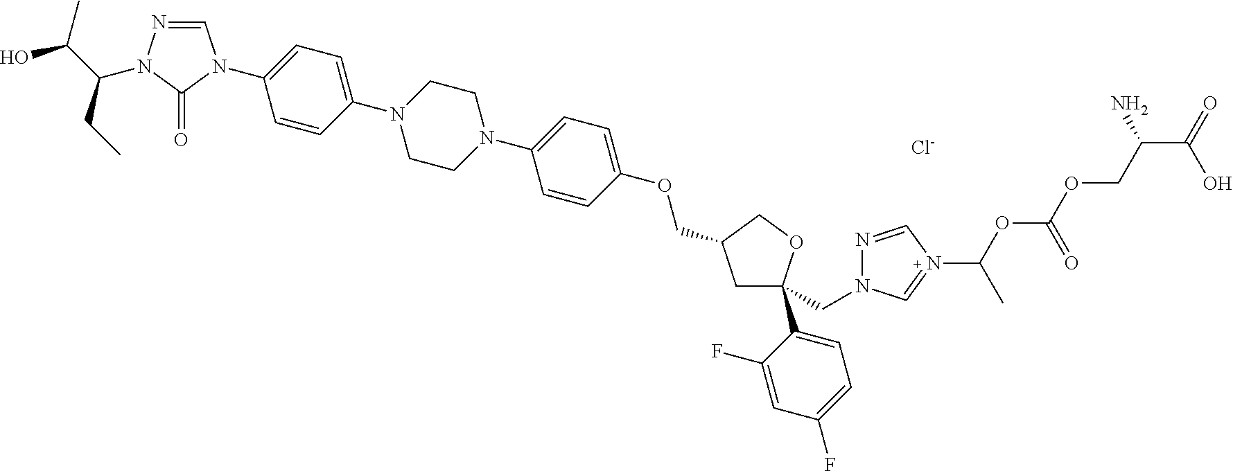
C1=NN(C(C(C)O)CC)C(=O)N1C1=CC=C(N2CCN(C3=CC=C(OCC4CC(C5=CC=C(F)C=C5F)(CN5N=CN(C(OC(OCC(C(=O)O)N)=O)C)=C5)OC4)C=C3)CC2)C=C1.[Cl-]
